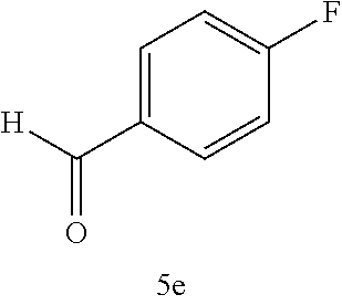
C1=C(C([H])=O)C=CC(F)=C1
